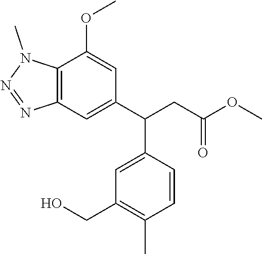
C12=C(C=C(C(CC(OC)=O)C3=CC(CO)=C(C)C=C3)C=C1OC)N=NN2C
